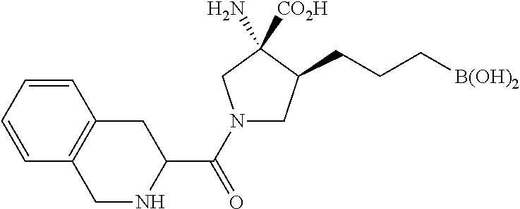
C1=CC=CC2=C1CC(C(N1CC(CCC[B(OH)2])C(N)([CO2H])C1)=O)NC2
